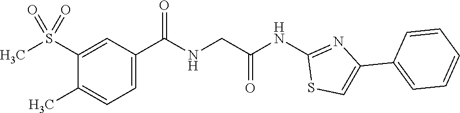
C1(S(C)(=O)=O)=CC(C(=O)NCC(NC2=NC(C3=CC=CC=C3)=CS2)=O)=CC=C1C
